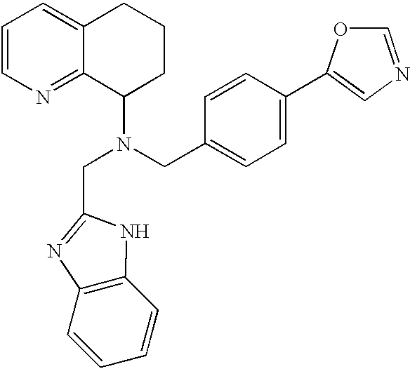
C1=CN=C2C(=C1)CCCC2N(CC1=CC=C(C2=CN=CO2)C=C1)CC1=NC2=C(C=CC=C2)N1
